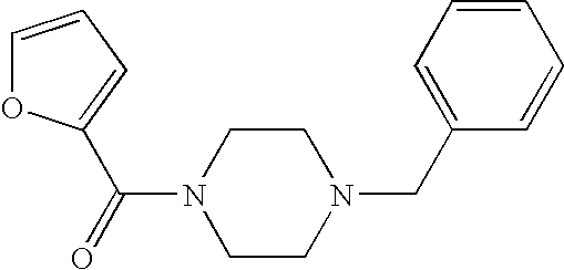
C1CN(CC2=CC=CC=C2)CCN1C(=O)C1=CC=CO1
